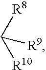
[R8]C([R9])[R10]
